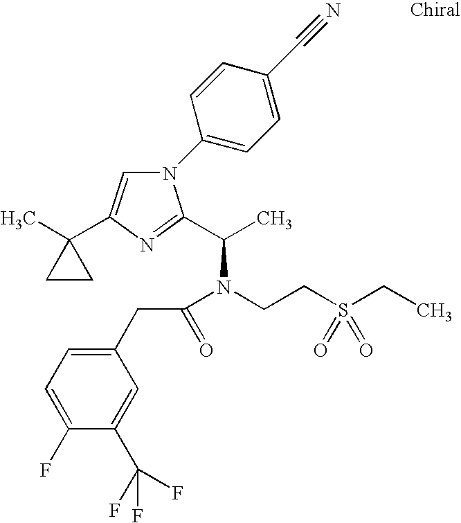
C1(C2=CN(C3=CC=C(C#N)C=C3)C(C(C)N(CCS(CC)(=O)=O)C(CC3=CC=C(F)C(C(F)(F)F)=C3)=O)=N2)(C)CC1
